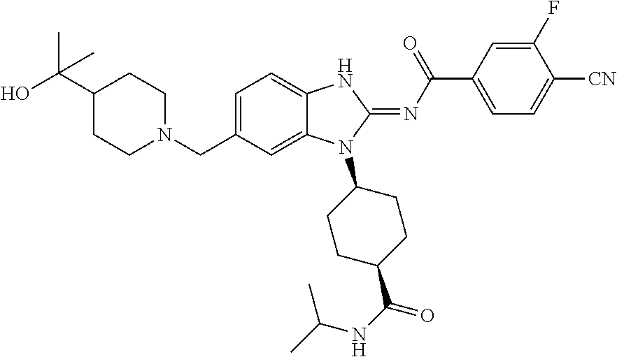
C1=C(CN2CCC(C(O)(C)C)CC2)C=C2C(=C1)NC(=NC(C1=CC=C([CN])C(F)=C1)=O)N2C1CCC(C(NC(C)C)=O)CC1
